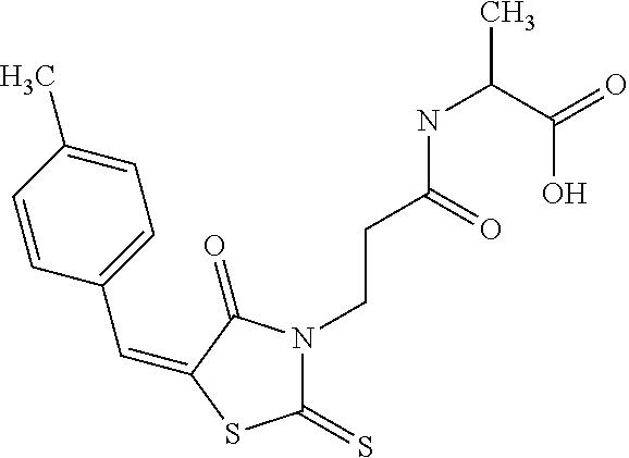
C(C1=CC=C(C)C=C1)=C1C(=O)N(CCC(NC(C)C(=O)O)=O)C(=S)S1
